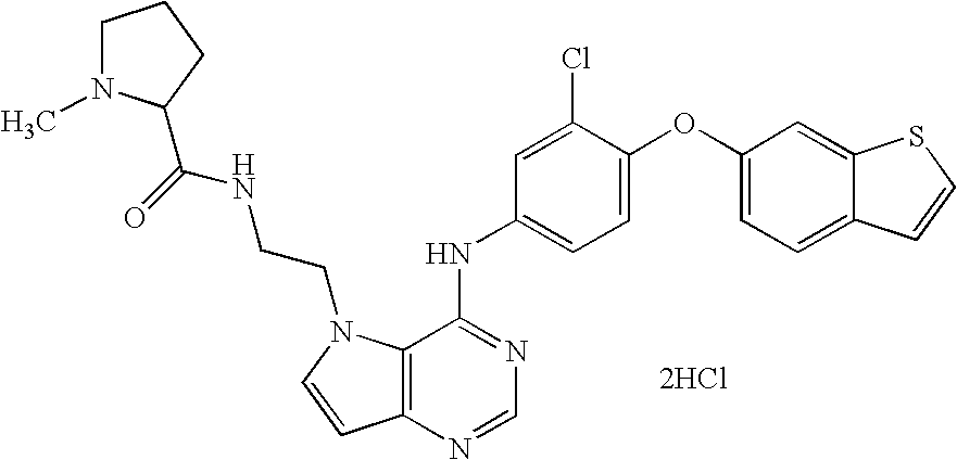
[2HCl].C12=C(N=CN=C1NC1=CC=C(OC3=CC=C4C(=C3)SC=C4)C(Cl)=C1)C=CN2CCNC(=O)C1N(C)CCC1
